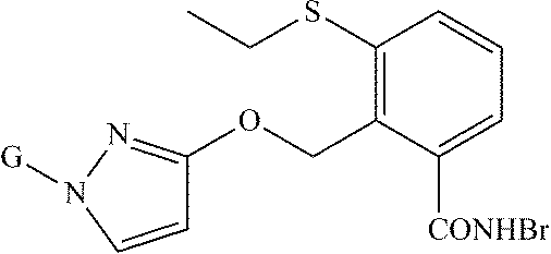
C1=CN([G])N=C1OCC1=C(SCC)C=CC=C1[CONHBr]
